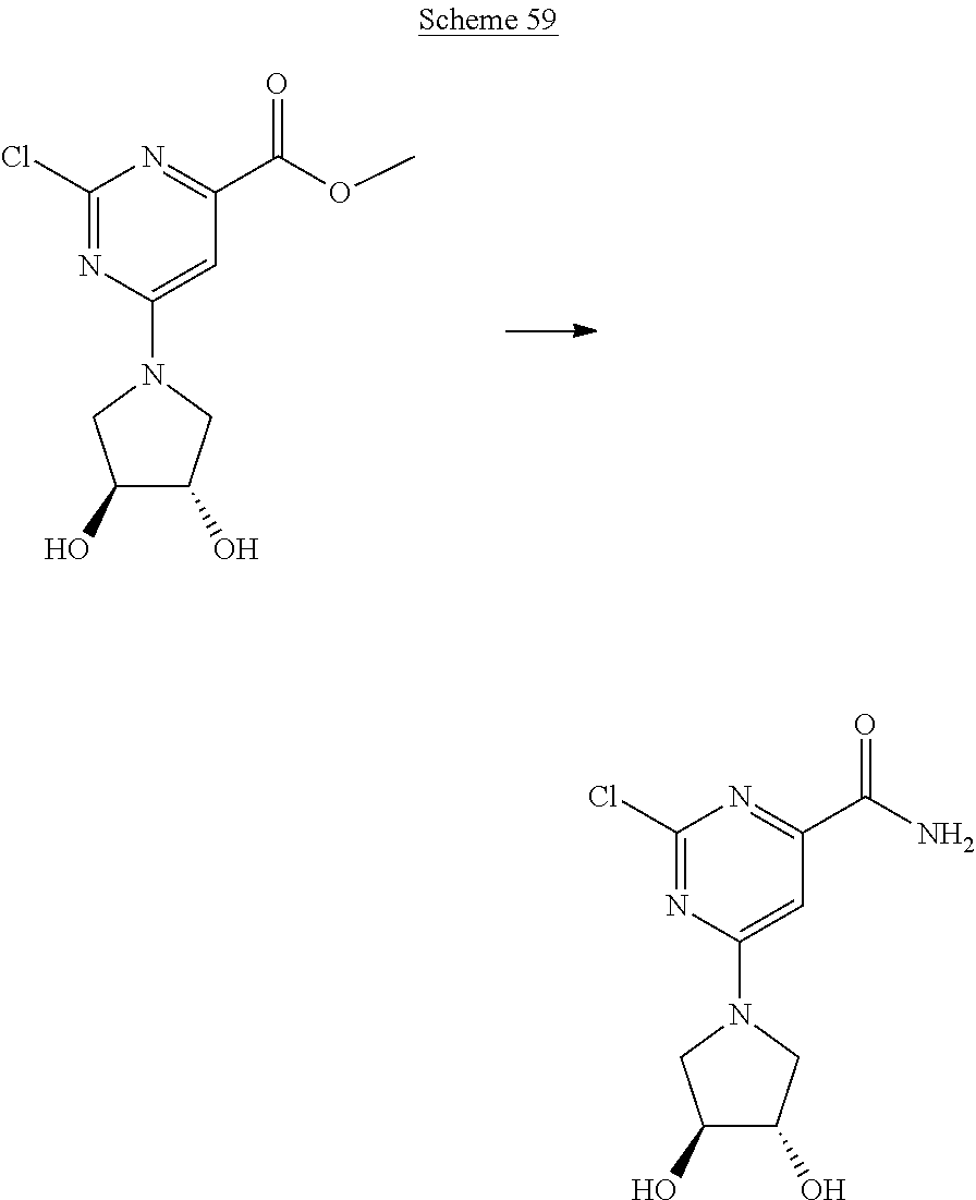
C1(O)C(O)CN(C2=CC(C(N)=O)=NC(Cl)=N2)C1.C1(O)C(O)CN(C2=CC(C(OC)=O)=NC(Cl)=N2)C1
